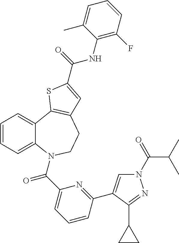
N1(C(C(C)C)=O)C=C(C2=NC(C(=O)N3C4=CC=CC=C4C4=C(CC3)C=C(C(=O)NC3=C(F)C=CC=C3C)S4)=CC=C2)C(C2CC2)=N1
